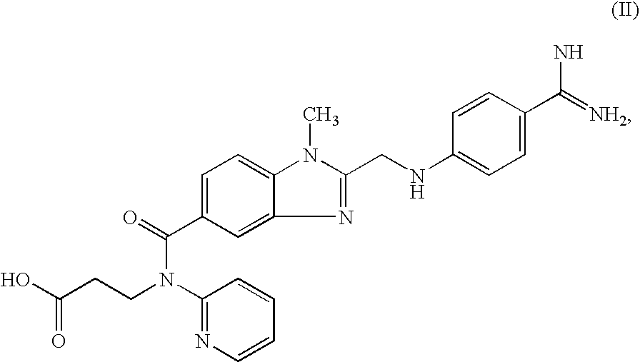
OC(CCN(C1=NC=CC=C1)C(C1=CC=C2C(=C1)N=C(CNC1=CC=C(C(N)=[NH2])C=C1)N2C)=O)=O
